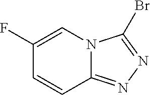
C1(F)=CN2C(=NN=C2Br)C=C1
